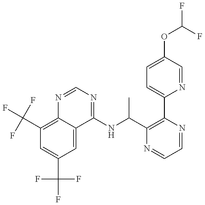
C1(C(F)(F)F)=C2C(=CC(C(F)(F)F)=C1)C(NC(C1=C(C3=CC=C(OC(F)F)C=N3)N=CC=N1)C)=NC=N2
